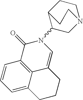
C1=C2C3=C(C=C1)C(=O)N(C1CN4CCC1CC4)C=C3CCC2
